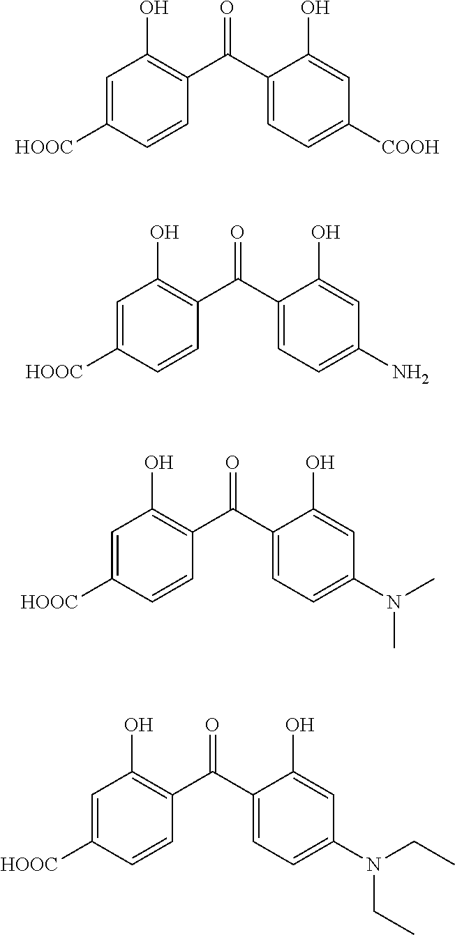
O=C(C1=CC=C([COOH])C=C1O)C1=C(O)C=C([HOOC])C=C1.O=C(C1=CC=C(N)C=C1O)C1=C(O)C=C([HOOC])C=C1.O=C(C1=CC=C(N(C)C)C=C1O)C1=C(O)C=C([HOOC])C=C1.O=C(C1=CC=C(N(CC)CC)C=C1O)C1=C(O)C=C([HOOC])C=C1
